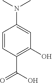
C1=CC(C(O)=O)=C(O)C=C1N(C)C
